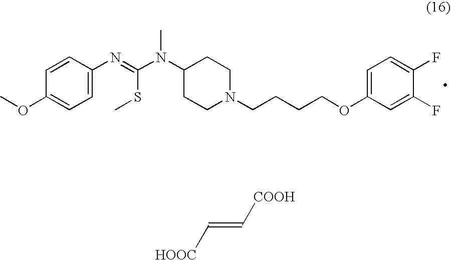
C1=C(N=C(N(C)C2CCN(CCCCOC3=CC=C(F)C(F)=C3)CC2)SC)C=CC(OC)=C1.[HOOC]C=C[COOH]
